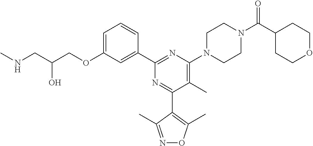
C1=C(OCC(CNC)O)C=C(C2=NC(N3CCN(C(C4CCOCC4)=O)CC3)=C(C)C(C3=C(C)ON=C3C)=N2)C=C1
